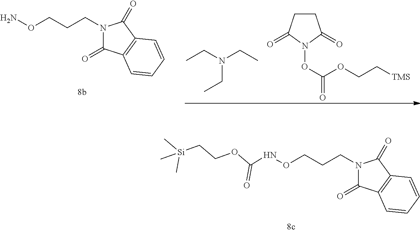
N(OCCCN1C(=O)C2=C(C1=O)C=CC=C2)C(OCC[Si](C)(C)C)=O.N(CC)(CC)CC.N1(OC(OCC[TMS])=O)C(=O)CCC1=O.NOCCCN1C(=O)C2=C(C1=O)C=CC=C2
